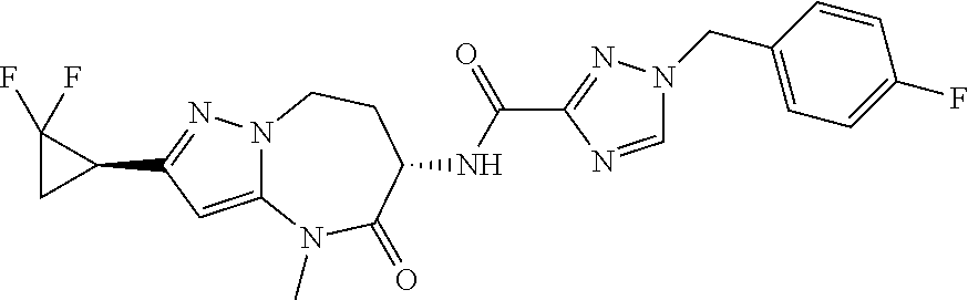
N12C(=CC(C3C(F)(F)C3)=N1)N(C)C(=O)C(NC(C1=NN(CC3=CC=C(F)C=C3)C=N1)=O)CC2
